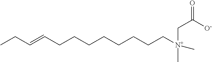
CCC=CCCCCCCCC[N+](C)(CC(=O)[O-])C
